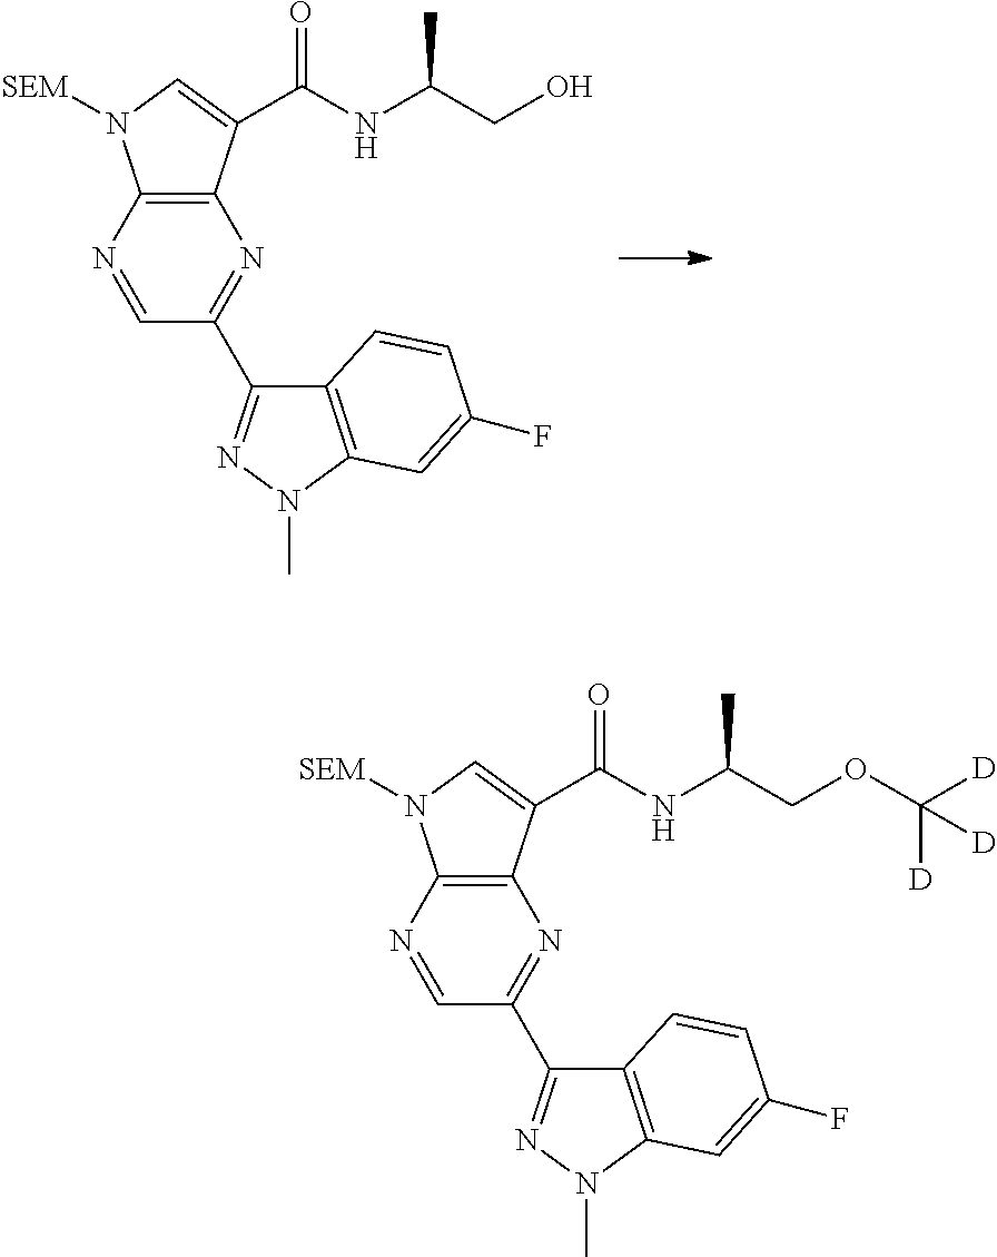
C1=NC2=C(N=C1C1=NN(C)C3=C1C=CC(F)=C3)C(C(NC(C)CO)=O)=CN2[SEM].C1=NC2=C(N=C1C1=NN(C)C3=C1C=CC(F)=C3)C(C(NC(C)COC([D])([D])[D])=O)=CN2[SEM]
